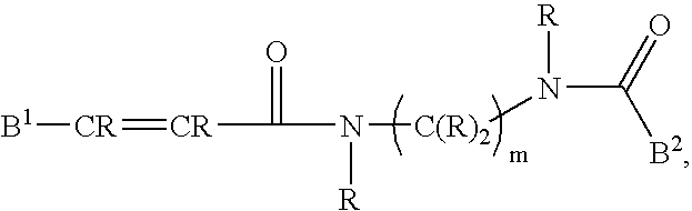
N(C(=O)[B2])([R])[C(R)2]N(C(=O)[CR]=[CR][B1])[R]
